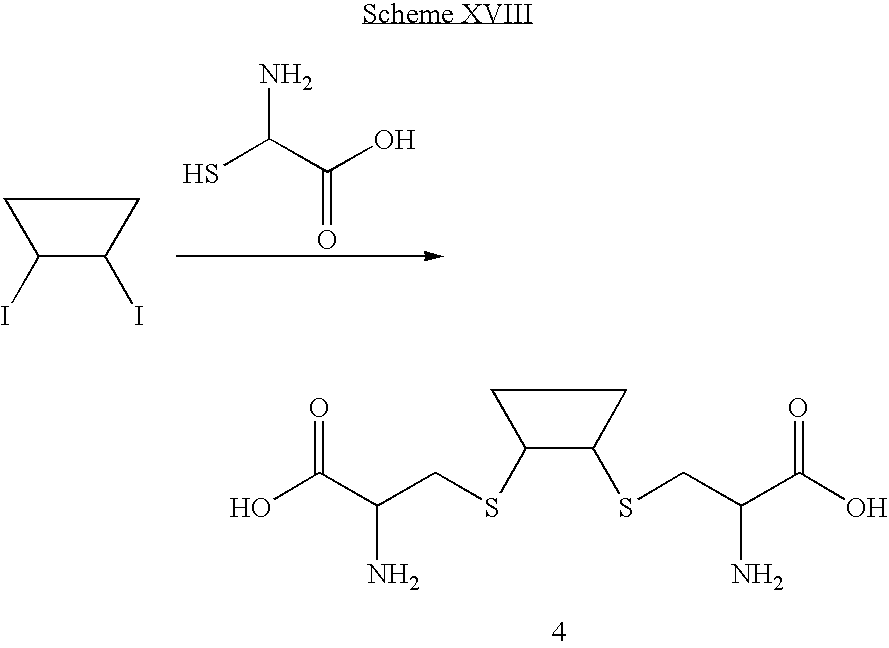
C1(I)C(I)CC1.SC(C(O)=O)N.C1(SCC(C(O)=O)N)C(SCC(C(O)=O)N)CC1
